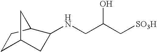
C1C2CC(NCC(C[SO3H])O)C(C1)C2
